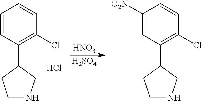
C1=CC(C2CCNC2)=C(Cl)C=C1.C1([O2N])=CC(C2CCNC2)=C(Cl)C=C1.[H2SO4].[HNO3].Cl
